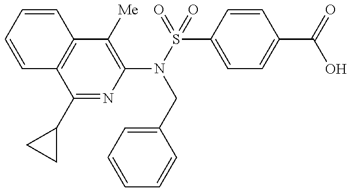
C1(N(S(=O)(C2=CC=C(C(=O)O)C=C2)=O)CC2=CC=CC=C2)=C([Me])C2=C(C(C3CC3)=N1)C=CC=C2
